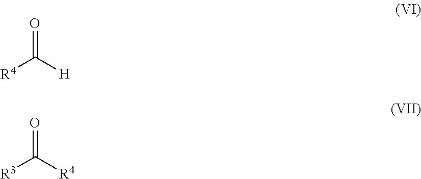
[R4]C([H])=O.[R3]C([R4])=O
